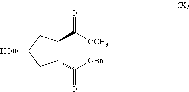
C1(C([OBn])=O)C(C([OCH3])=O)CC(O)C1
